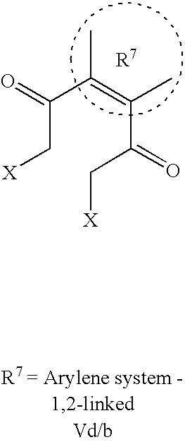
O=C(C(=C(C)C(=O)C[X])C)C[X]
